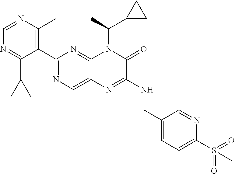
C1=NC(C)=C(C2=NC=C3C(=N2)N(C(C)C2CC2)C(=O)C(NCC2=CC=C(S(=O)(=O)C)N=C2)=N3)C(C2CC2)=N1
